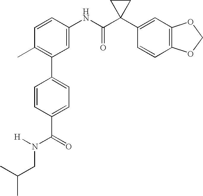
C1(NC(C2(C3=CC4=C(C=C3)OCO4)CC2)=O)=CC(C2=CC=C(C(N(CC(C)C)[H])=O)C=C2)=C(C)C=C1
